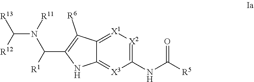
C12=[X1][X2]=C(NC([R5])=O)[X3]=C1NC(C(N(C([R12])[R13])[R11])[R1])=C2[R6]
